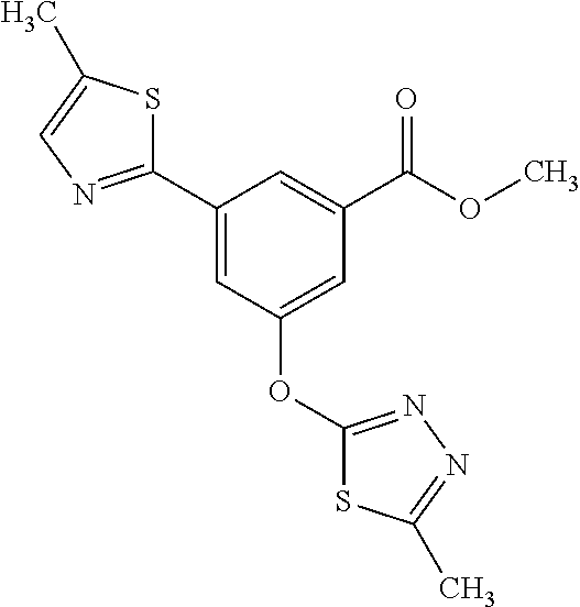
O(C(C1=CC(C2=NC=C(C)S2)=CC(OC2=NN=C(C)S2)=C1)=O)C
